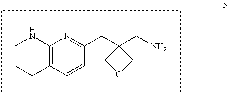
C1=CC2=C(N=C1CC1(CN)COC1)NCCC2
